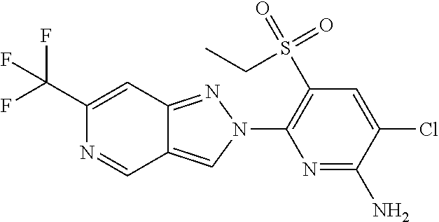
C1(C(F)(F)F)=CC2=NN(C3=C(S(=O)(=O)CC)C=C(Cl)C(N)=N3)C=C2C=N1
